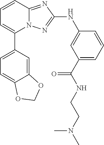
N12C(=NC(NC3=CC(C(NCCN(C)C)=O)=CC=C3)=N1)C=CC=C2C1=CC=C2C(=C1)OCO2
